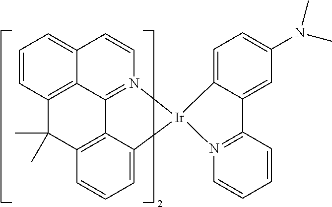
C1=CC2=C3C(=C1)C=CN1=C3C3=C(C=CC=C3[Ir]13N1=C(C=CC=C1)C1=CC(N(C)C)=CC=C31)C2(C)C
